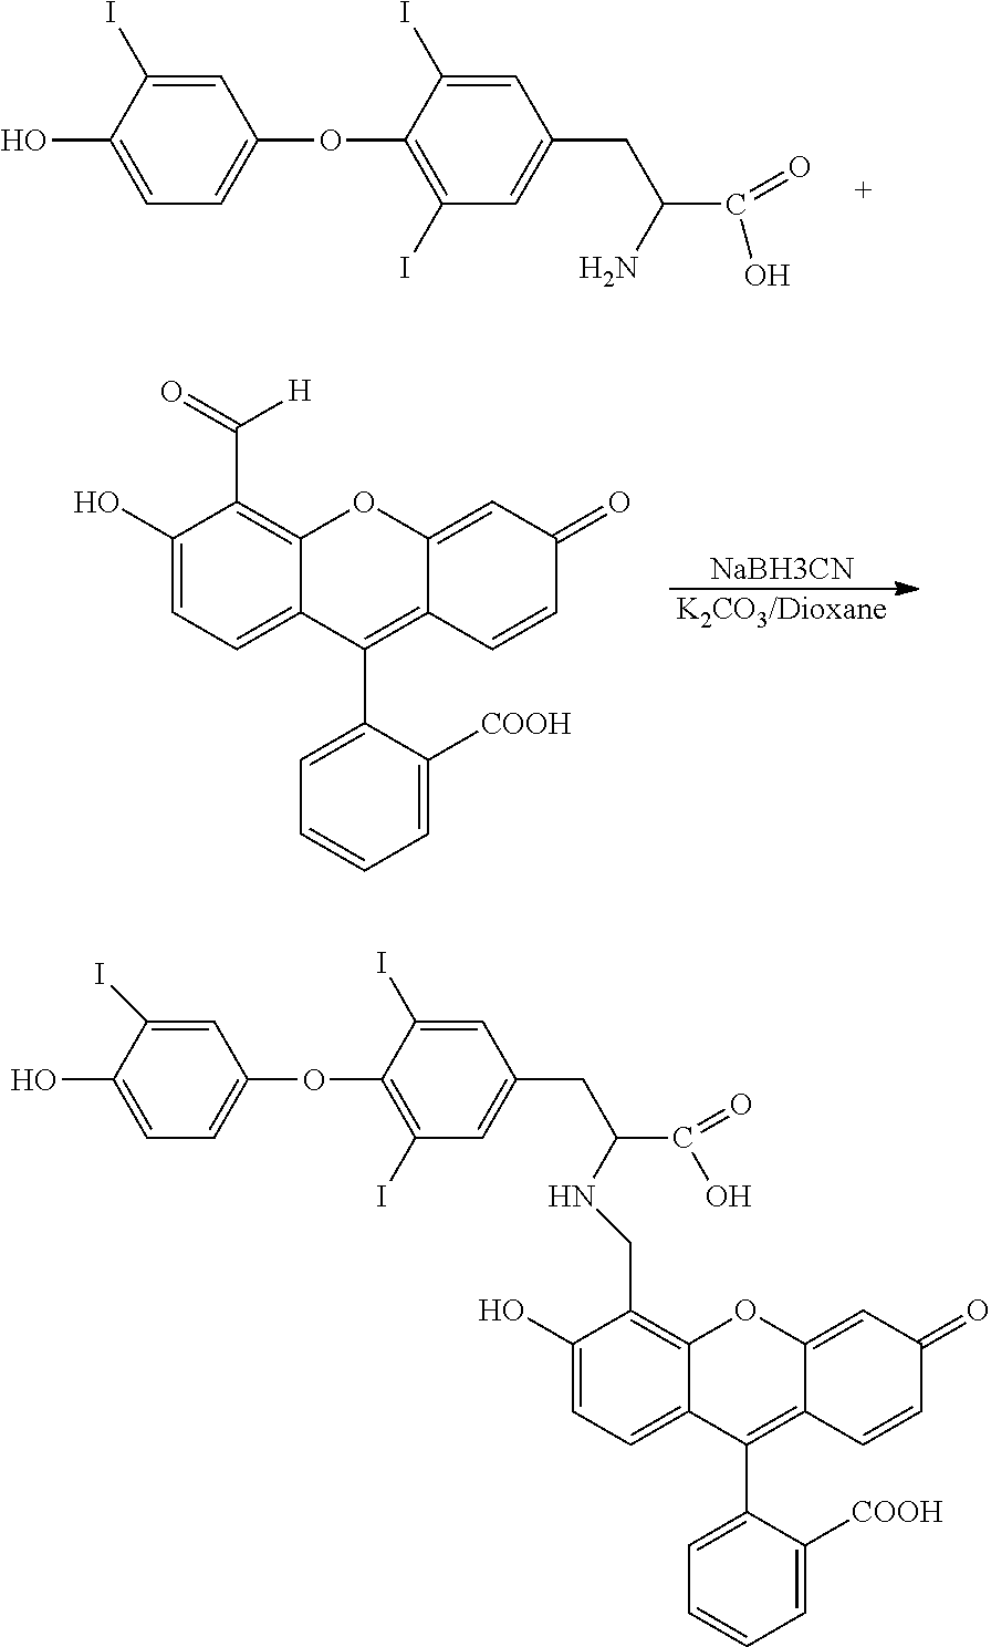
[NaBH3CN].[K2CO3/Dioxane].C1(C2=CC=CC=C2[COOH])=C2C(=CC(=O)C=C2)OC2=C(C(=O)[H])C(O)=CC=C12.C1=C(I)C(O)=CC=C1OC1=C(I)C=C(CC(C(O)=O)N)C=C1I.C1(I)=C(OC2=CC=C(O)C(I)=C2)C(I)=CC(CC(C(O)=O)NCC2=C3C(=CC=C2O)C(C2=CC=CC=C2[COOH])=C2C(=CC(=O)C=C2)O3)=C1
